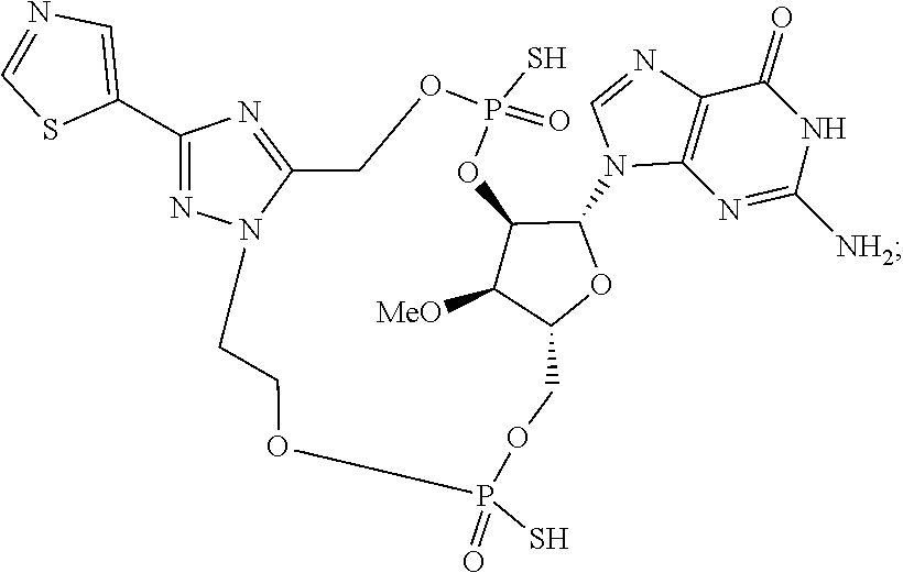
C1=NC2=C(N1C1C3C([MeO])C(COP(S)(=O)OCCN4C(=NC(C5=CN=CS5)=N4)COP(S)(=O)O3)O1)N=C([NH2])NC2=O
